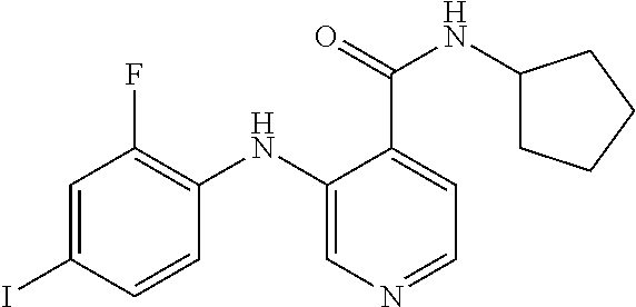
C1=C(I)C=CC(NC2=CN=CC=C2C(=O)NC2CCCC2)=C1F
